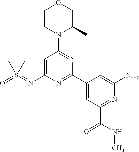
C1=C(N=S(=O)(C)C)N=C(C2=CC(C(NC)=O)=NC(N)=C2)N=C1N1C(C)COCC1
